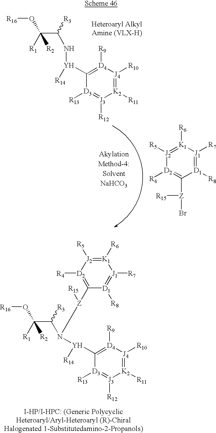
C(C([R2])(O[R16])[R1])([R3])N[Y]([R14])C1=[D4]([R9])[J4]([R10])=[K2]([R11])[J3]([R12])=[D3]1[R13].[J2]1([R5])=[K1]([R6])[J1]([R7])=[D1]([R8])C([Z](Br)[R15])=[D2]1[R4].C([R2])(C([R3])N([Z]([R15])C1=[D2]([R4])[J2]([R5])=[K1]([R6])[J1]([R7])=[D1]1[R8])[Y](C1=[D4]([R9])[J4]([R10])=[K2]([R11])[J3]([R12])=[D3]1[R13])[R14])(O[R16])[R1]
